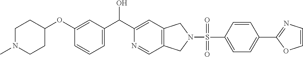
C1=C(OC2CCN(C)CC2)C=CC=C1C(C1=CC2=C(C=N1)CN(S(=O)(C1=CC=C(C3=NC=CO3)C=C1)=O)C2)O
